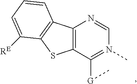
C12=C(C([G]C)=N(C)C=N1)SC1=C2C=CC=C1[RE]
